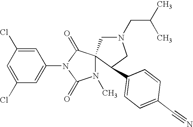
C1=C(Cl)C=C(N2C(=O)C3(N(C)C2=O)CN(CC(C)C)CC3C2=CC=C(C#N)C=C2)C=C1Cl
